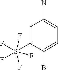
NC1=CC=C(Br)C(S(F)(F)(F)(F)F)=C1
